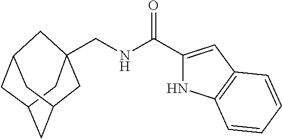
C(NC(C1=CC2=C(N1)C=CC=C2)=O)C12CC3CC(CC(C1)C3)C2
